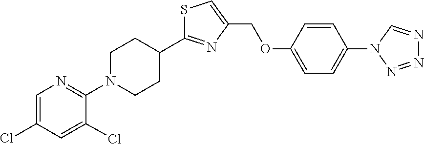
S1C(C2CCN(C3=NC=C(Cl)C=C3Cl)CC2)=NC(COC2=CC=C(N3C=NN=N3)C=C2)=C1
